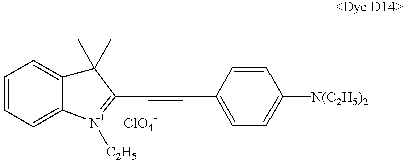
C1=CC(C=CC2=[N+]([C2H5])C3=CC=CC=C3C2(C)C)=CC=C1[N(C2H5)2].[ClO4-]
